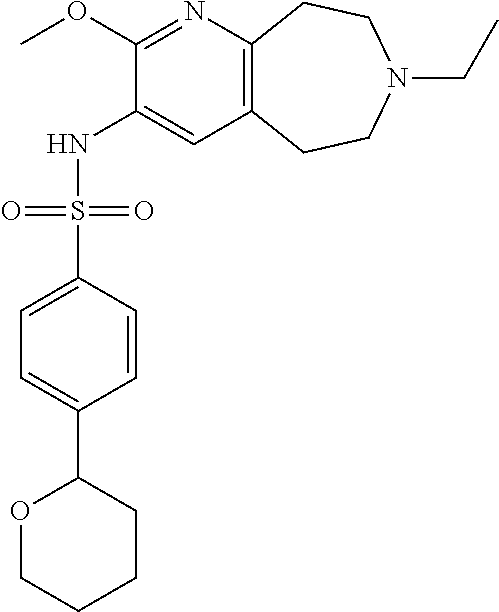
C1(OC)=NC2=C(C=C1NS(C1=CC=C(C3OCCCC3)C=C1)(=O)=O)CCN(CC)CC2
